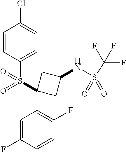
C1=CC(S(C2(C3=C(F)C=CC(F)=C3)CC(NS(C(F)(F)F)(=O)=O)C2)(=O)=O)=CC=C1Cl
